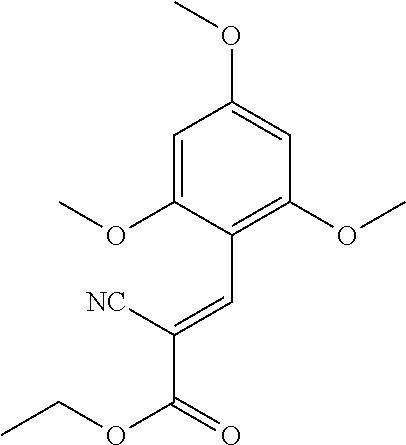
C1=C(OC)C(C=C(C(=O)OCC)[NC])=C(OC)C=C1OC
